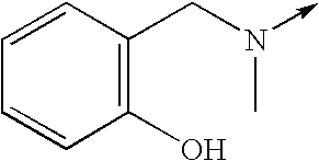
C1=CC=CC(O)=C1CN(C)->C
